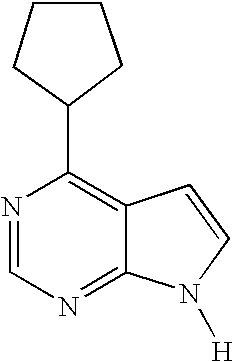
N1=CN=C2C(=C1C1CCCC1)C=CN2[H]
